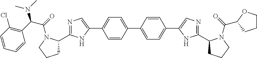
C1C(C2=NC=C(C3=CC=C(C4=CC=C(C5=CN=C(C6CCCN6C(=O)C6OCCC6)N5)C=C4)C=C3)N2)N(C(=O)C(C2=C(Cl)C=CC=C2)N(C)C)CC1
